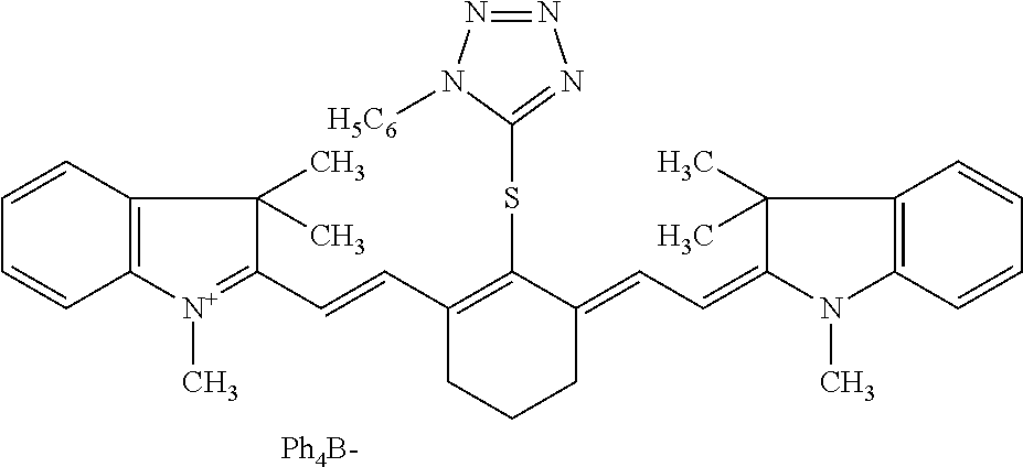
C12=C(C=CC=C1)C(C)(C)C(C=CC1=C(SC3=NN=NN3[H5C6])C(=CC=C3N(C)C4=C(C=CC=C4)C3(C)C)CCC1)=[N+]2C.[Ph4B-]
